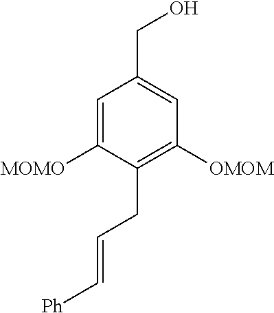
C1=C([MOMO])C(CC=C[Ph])=C([OMOM])C=C1CO
